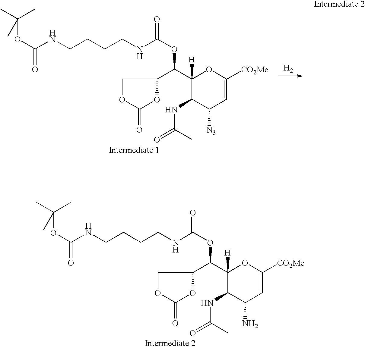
C(OC(C1([H])C(NC(C)=O)C([N3])C=C([CO2Me])O1)C1OC(=O)OC1)(=O)NCCCCNC(OC(C)(C)C)=O.[H2].C(OC(C1([H])C(NC(C)=O)C(N)C=C([CO2Me])O1)C1OC(=O)OC1)(=O)NCCCCNC(OC(C)(C)C)=O
